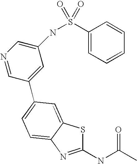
C1(NC(C)=O)=NC2=CC=C(C3=CC(NS(C4=CC=CC=C4)(=O)=O)=CN=C3)C=C2S1
